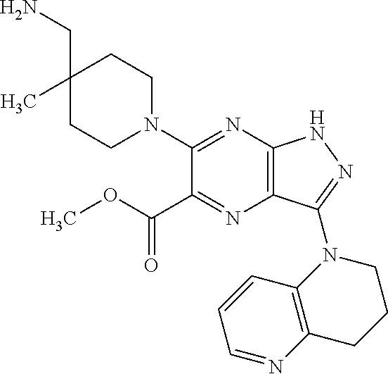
C1(N2CCC(C)(CN)CC2)=NC2=C(N=C1C(OC)=O)C(N1CCCC3=C1C=CC=N3)=NN2
